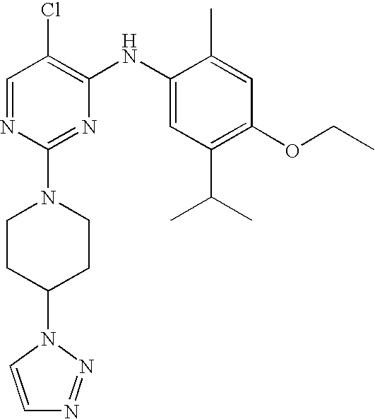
C1=NC(N2CCC(N3C=CN=N3)CC2)=NC(NC2=CC(C(C)C)=C(OCC)C=C2C)=C1Cl
